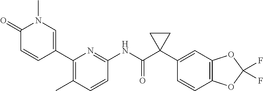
C1(=O)C=CC(C2=C(C)C=CC(NC(C3(C4=CC5=C(C=C4)OC(F)(F)O5)CC3)=O)=N2)=CN1C
